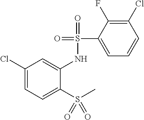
C1(Cl)=CC=C(S(C)(=O)=O)C(NS(=O)(=O)C2=CC=CC(Cl)=C2F)=C1
